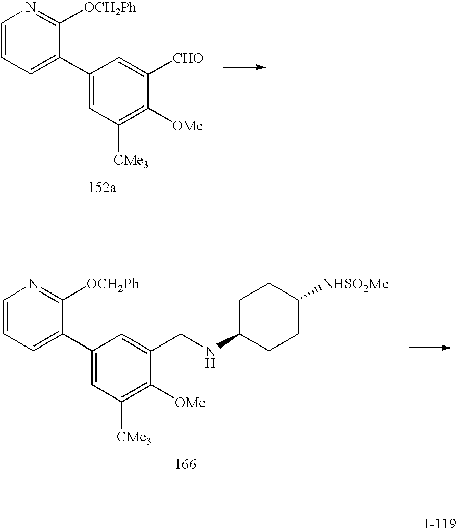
C1=CC=C(C2=CC([CMe3])=C([OMe])C([CHO])=C2)C([OCH2Ph])=N1.C1=CC=C(C2=CC([CMe3])=C([OMe])C(CNC3CCC([NHSO2Me])CC3)=C2)C([OCH2Ph])=N1
